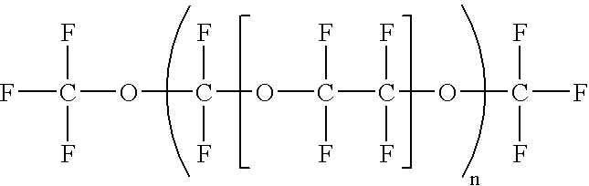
FC(OC(OC(C(F)(OC(F)(F)F)F)(F)F)(F)F)(F)F
